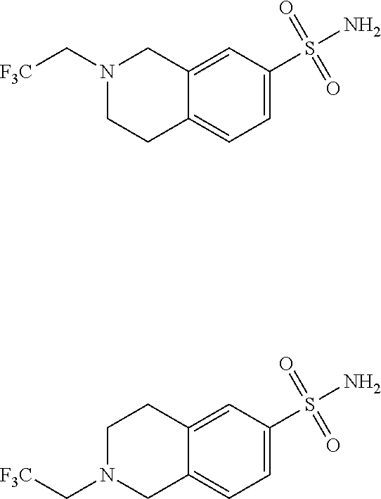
C1=C(S(N)(=O)=O)C=C2C(=C1)CCN(C[F3C])C2.C1=C(S(N)(=O)=O)C=C2C(=C1)CN(C[F3C])CC2
